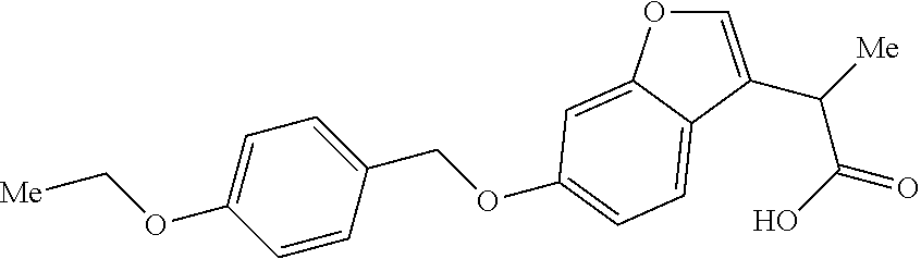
C1=C(OC[Me])C=CC(COC2=CC=C3C(=C2)OC=C3C([Me])C(O)=O)=C1
